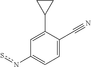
C1=C(C2CC2)C(C#N)=CC=C1ns
